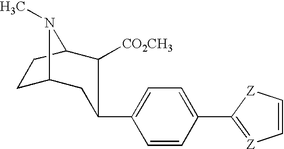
C1C2CC(C3=CC=C(C4=[Z]C=C[Z]4)C=C3)C([CO2CH3])C(C1)N2C
